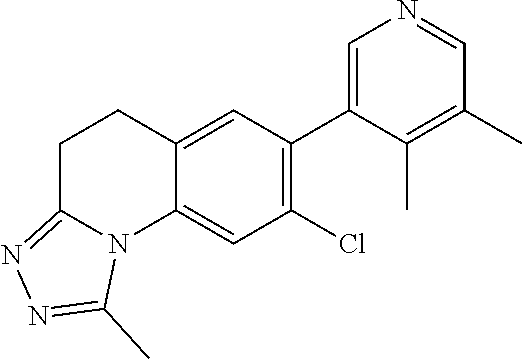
C12=CC(C3=CN=CC(C)=C3C)=C(Cl)C=C1N1C(=NN=C1C)CC2
